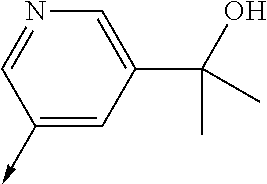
C1(->C)=CC(C(O)(C)C)=CN=C1
